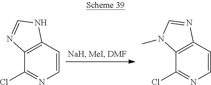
C1=CC2=C(C(Cl)=N1)N=CN2.C1=CC2=C(C(Cl)=N1)N(C)C=N2
